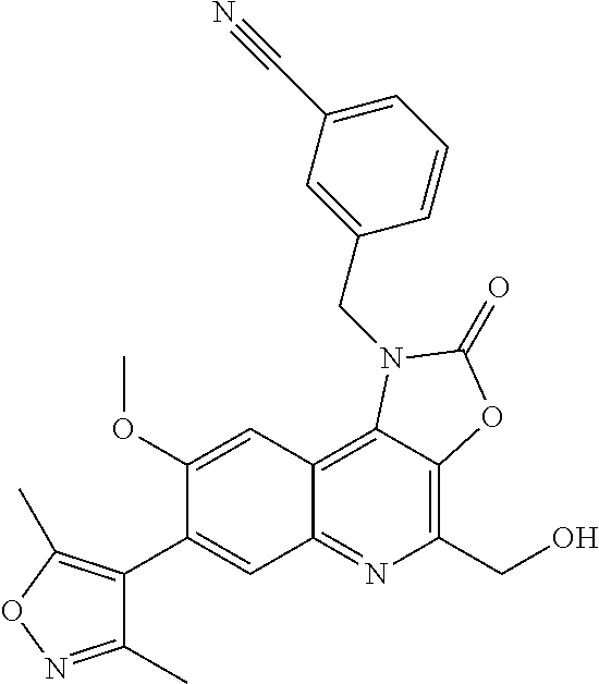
C1(C2=CC3=NC(CO)=C4C(=C3C=C2OC)N(CC2=CC(C#N)=CC=C2)C(=O)O4)=C(C)ON=C1C
